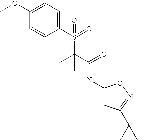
C1(OC)=CC=C(S(=O)(C(C(=O)NC2=CC(C(C)(C)C)=NO2)(C)C)=O)C=C1
